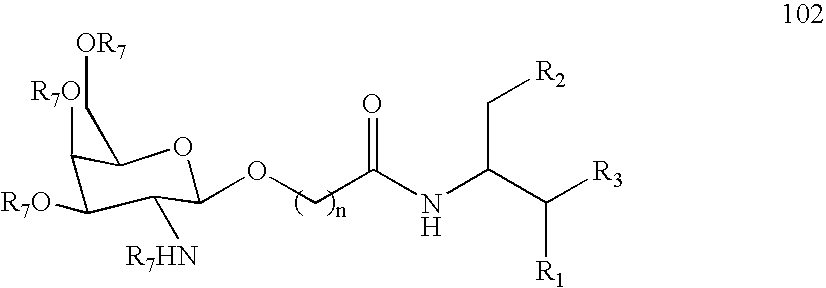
C1(OCC(NC(C([R3])[R1])C[R2])=O)C([R7HN])C([R7O])C([R7O])C(C[OR7])O1
